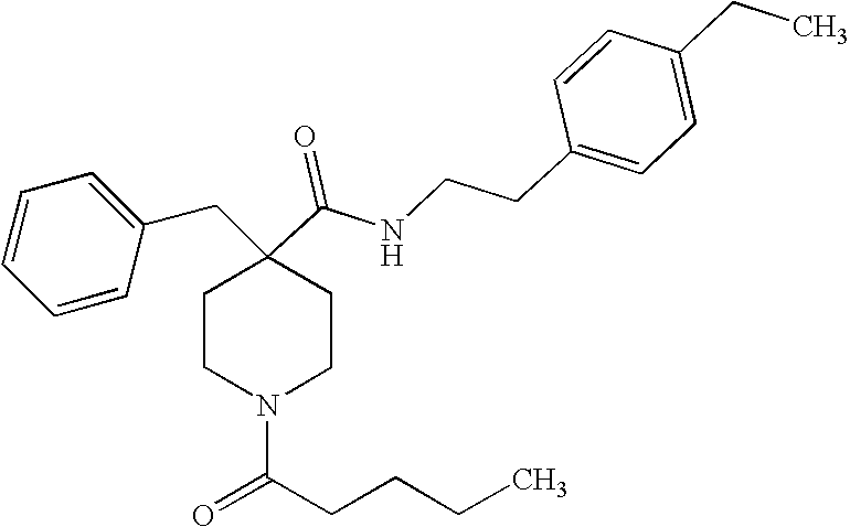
C1=CC=CC(CC2(C(=O)NCCC3=CC=C(CC)C=C3)CCN(C(CCCC)=O)CC2)=C1
